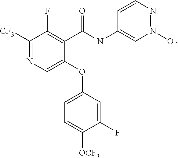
C1(C(NC2=CN(O)=NC=C2)=O)=C(F)C([CF3])=NC=C1OC1=CC=C([OCF3])C(F)=C1
